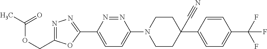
CC(=O)OCC1=NN=C(C2=CC=C(N3CCC(C#N)(C4=CC=C(C(F)(F)F)C=C4)CC3)N=N2)O1
